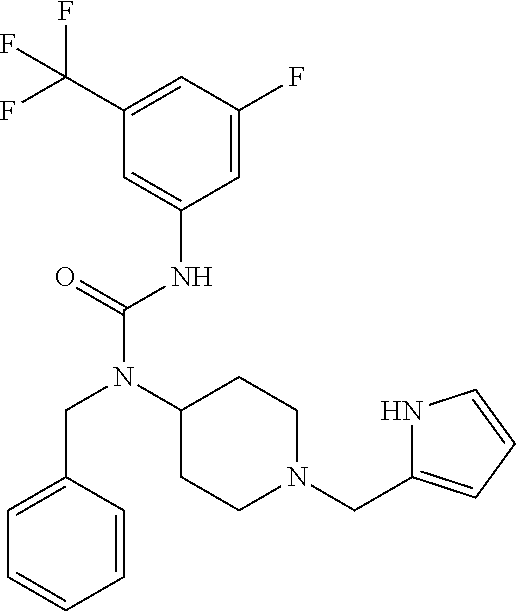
C1(C(F)(F)F)=CC(F)=CC(NC(N(C2CCN(CC3=CC=CN3)CC2)CC2=CC=CC=C2)=O)=C1
